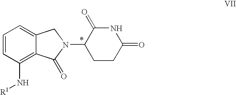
C1=CC(N[R1])=C2C(=C1)CN(C1CCC(=O)NC1=O)C2=O
